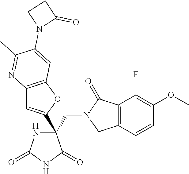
C(C1(C2=CC3=C(O2)C=C(N2C(=O)CC2)C(C)=N3)NC(=O)NC1=O)N1CC2=C(C1=O)C(F)=C(OC)C=C2
